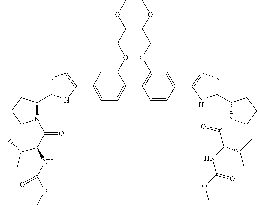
C1(OCCOC)=CC(C2=CN=C(C3N(C(C(NC(OC)=O)C(C)CC)=O)CCC3)N2)=CC=C1C1=C(OCCOC)C=C(C2=CN=C(C3N(C(=O)C(NC(OC)=O)C(C)C)CCC3)N2)C=C1
